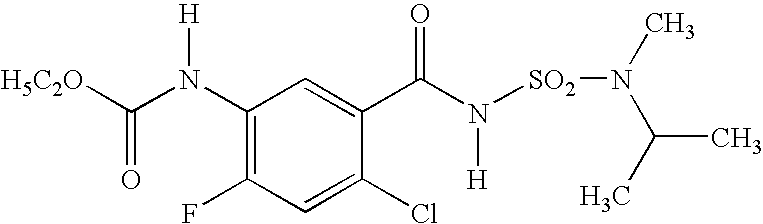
[H5C2O]C(N([H])C1=C(F)C=C(Cl)C(C(=O)N([H])[SO2]N(C)C(C)C)=C1)=O
